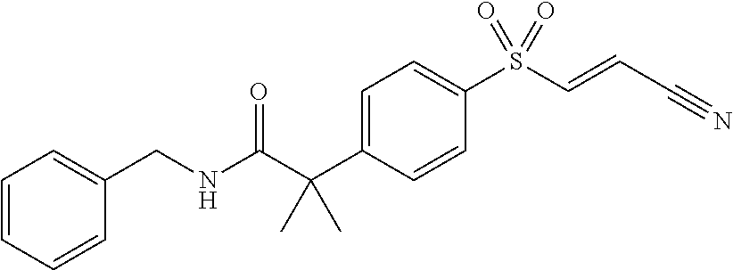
C1=C(C(C(NCC2=CC=CC=C2)=O)(C)C)C=CC(S(C=CC#N)(=O)=O)=C1
